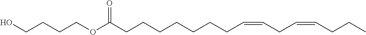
C(CCCOC(CCCCCCCC=CCC=CCCC)=O)O
